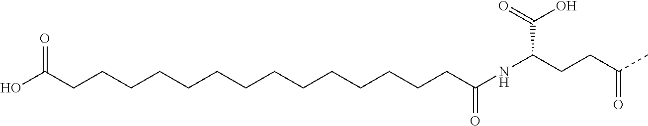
OC(CCCCCCCCCCCCCCC(=O)NC(CCC(=O)C)C(=O)O)=O
